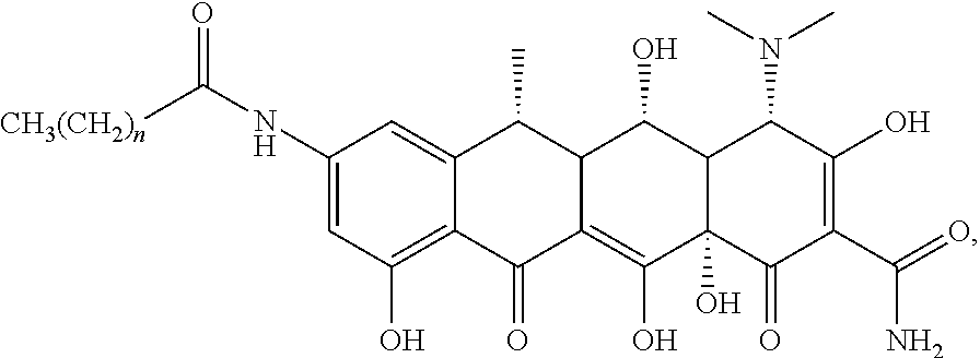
C12=CC(NC([CH3(CH2)n])=O)=CC(O)=C1C(=O)C1=C(O)C3(O)C(C(O)C1C2C)C(N(C)C)C(O)=C(C(=O)N)C3=O
